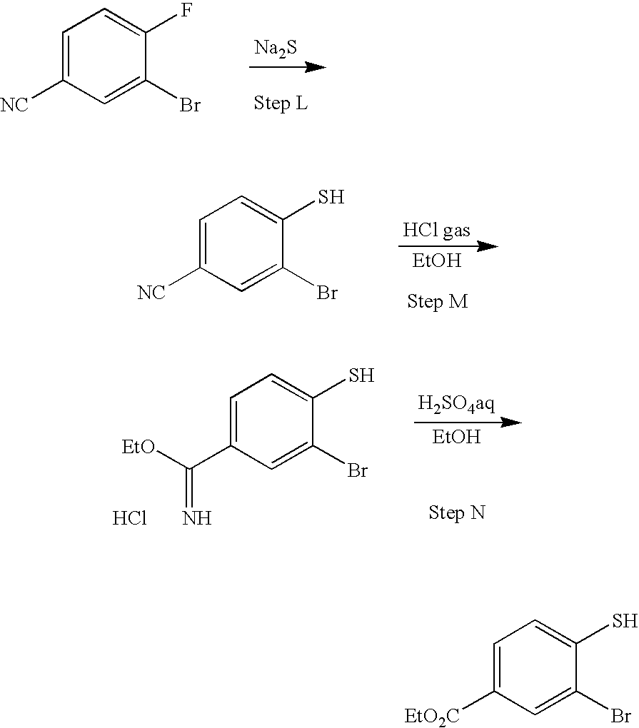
C1=C([NC])C=C(Br)C(F)=C1.[Na2S].C1=C([NC])C=C(Br)C(S)=C1.[EtOH].[EtO]C(C1=CC=C(S)C(Br)=C1)=N.Cl.[EtOH].C1=C([EtO2C])C=C(Br)C(S)=C1
